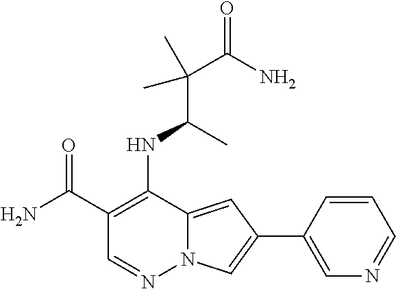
C1(C(N)=O)=C(NC(C(C(N)=O)(C)C)C)C2=CC(C3=CN=CC=C3)=CN2N=C1
